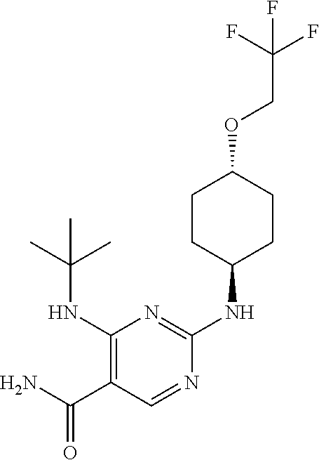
C1(NC(C)(C)C)=C(C(N)=O)C=NC(NC2CCC(OCC(F)(F)F)CC2)=N1
